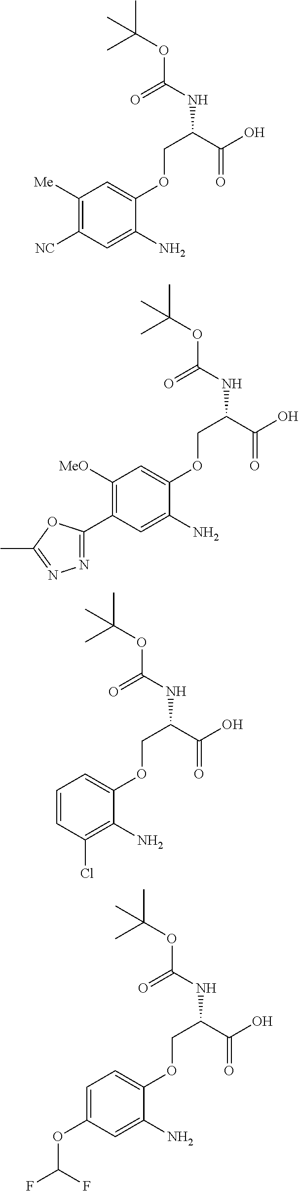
OC(C(COC1=CC([Me])=C([NC])C=C1N)NC(OC(C)(C)C)=O)=O.OC(C(COC1=CC([MeO])=C(C2=NN=C(C)O2)C=C1N)NC(OC(C)(C)C)=O)=O.OC(C(COC1=CC=CC(Cl)=C1N)NC(OC(C)(C)C)=O)=O.OC(C(COC1=CC=C(OC(F)F)C=C1N)NC(OC(C)(C)C)=O)=O
